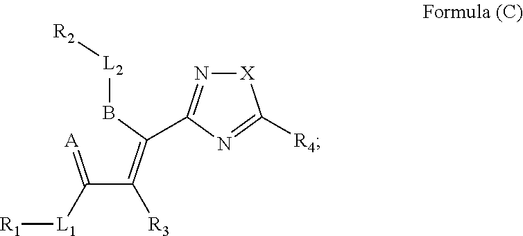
[L2]([R2])BC(=C(C(=[A])[L1][R1])[R3])C1=N[X]C([R4])=N1
